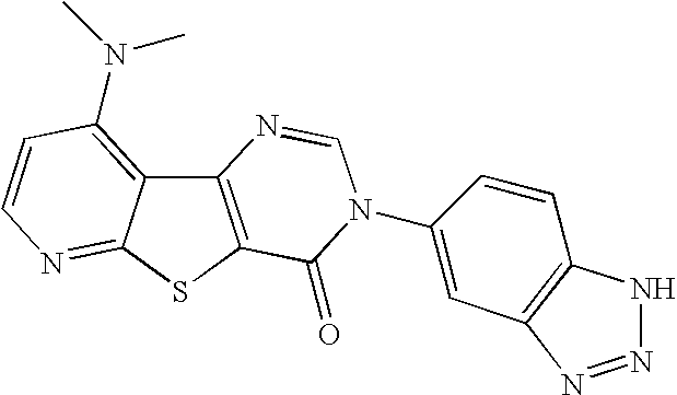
C12=C(SC3=NC=CC(N(C)C)=C13)C(=O)N(C1=CC3=C(C=C1)NN=N3)C=N2
